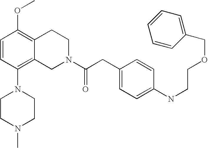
C1=CC(N2CCN(C)CC2)=C2C(=C1OC)CCN(C(CC1=CC=C(NCCOCC3=CC=CC=C3)C=C1)=O)C2
